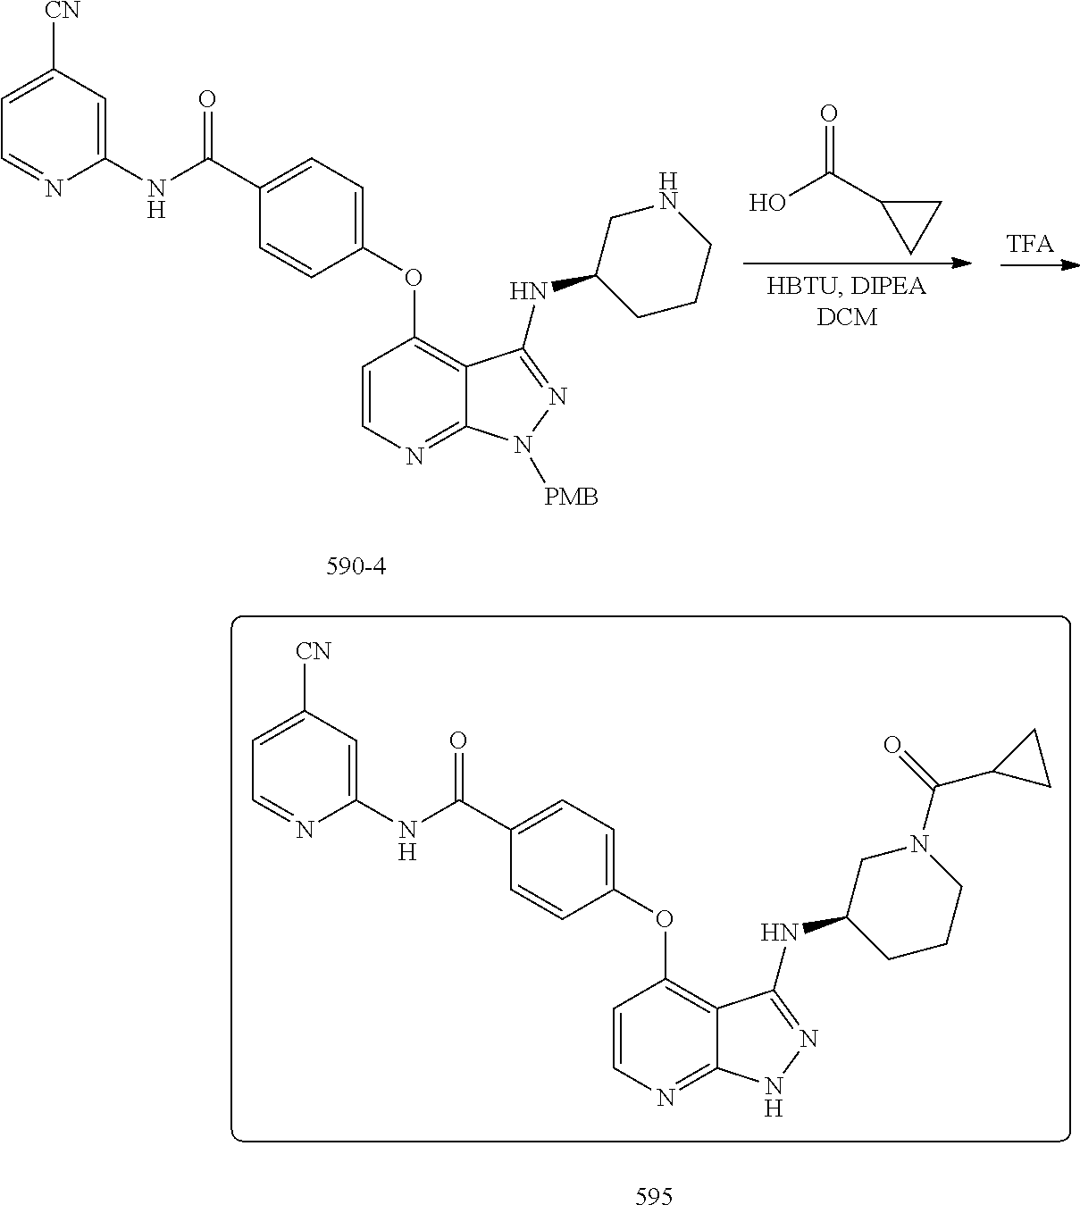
C1=CN=C2C(=C1OC1=CC=C(C(NC3=CC([CN])=CC=N3)=O)C=C1)C(NC1CCCNC1)=NN2[PMB].OC(C1CC1)=O.C1=CN=C2C(=C1OC1=CC=C(C(NC3=CC([CN])=CC=N3)=O)C=C1)C(NC1CCCN(C(=O)C3CC3)C1)=NN2
